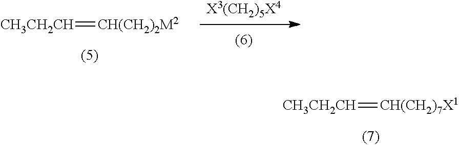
[CH3CH2CH]=[CH(CH2)7X1].[CH3CH2CH]=[CH(CH2)2M2].[X3(CH2)5X4]
